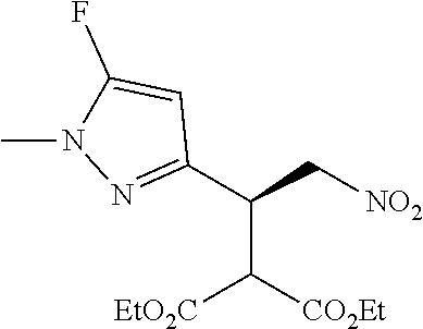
[NO2]CC(C1=NN(C)C(F)=C1)C([CO2Et])[EtO2C]
